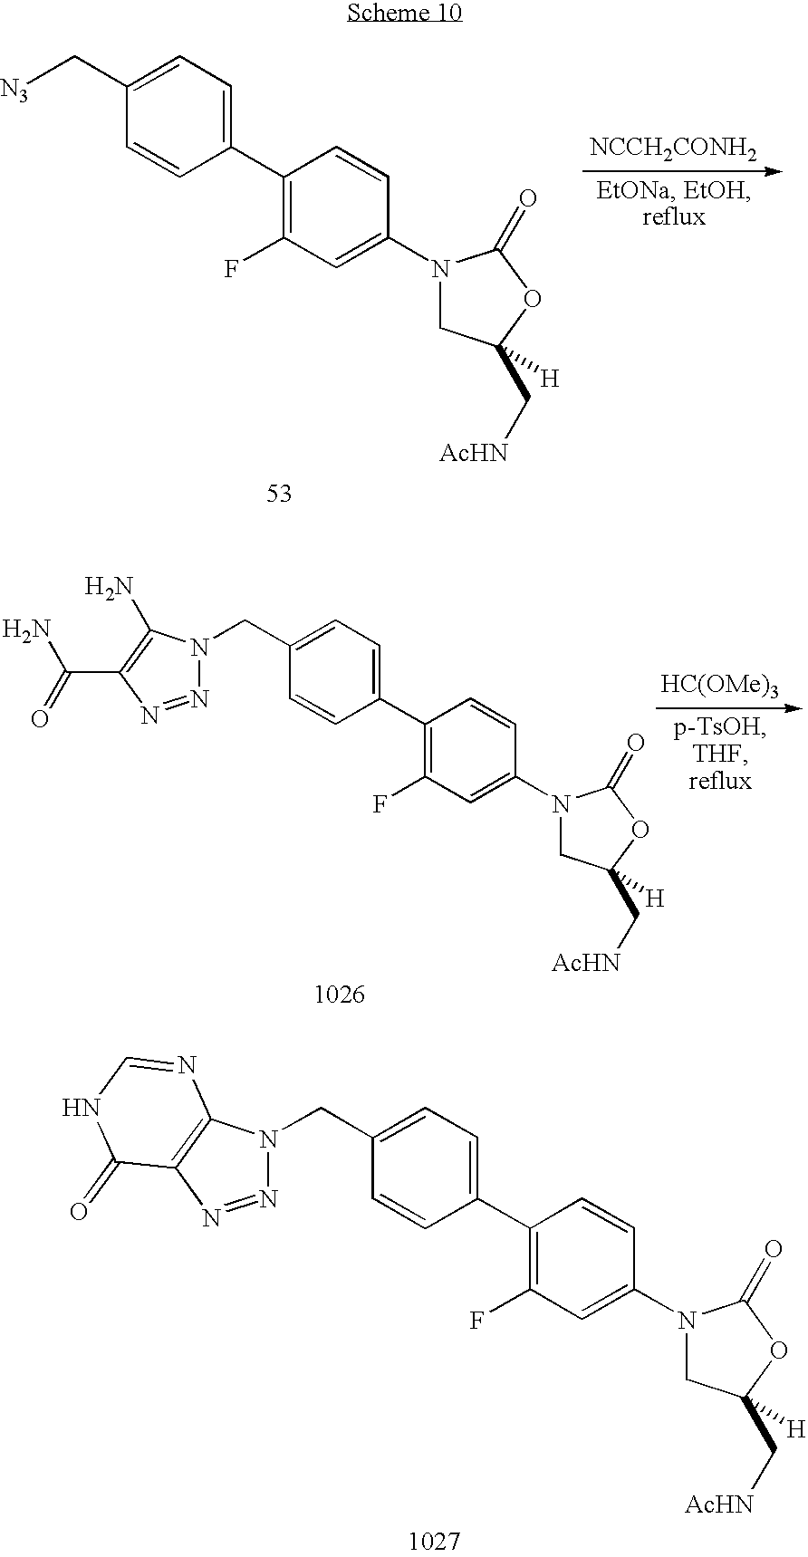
C1(C2=C(F)C=C(N3CC(C[AcHN])([H])OC3=O)C=C2)=CC=C(CN2N=NC3=C2N=CNC3=O)C=C1.C1(C2=C(F)C=C(N3CC(C[AcHN])([H])OC3=O)C=C2)=CC=C(C[N3])C=C1.[NCCH2CONH2].C1(C2=C(F)C=C(N3CC(C[AcHN])([H])OC3=O)C=C2)=CC=C(CN2N=NC(C(=O)N)=C2N)C=C1.[HC(OMe)3]
